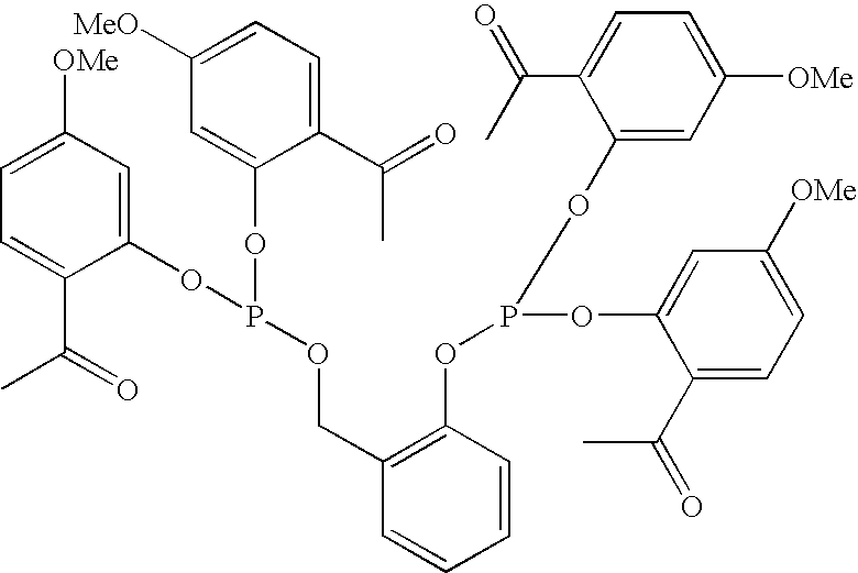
C1=C([OMe])C=C(OP(OC2=CC([MeO])=CC=C2C(=O)C)OCC2=C(OP(OC3=CC([OMe])=CC=C3C(C)=O)OC3=CC([OMe])=CC=C3C(=O)C)C=CC=C2)C(C(=O)C)=C1
